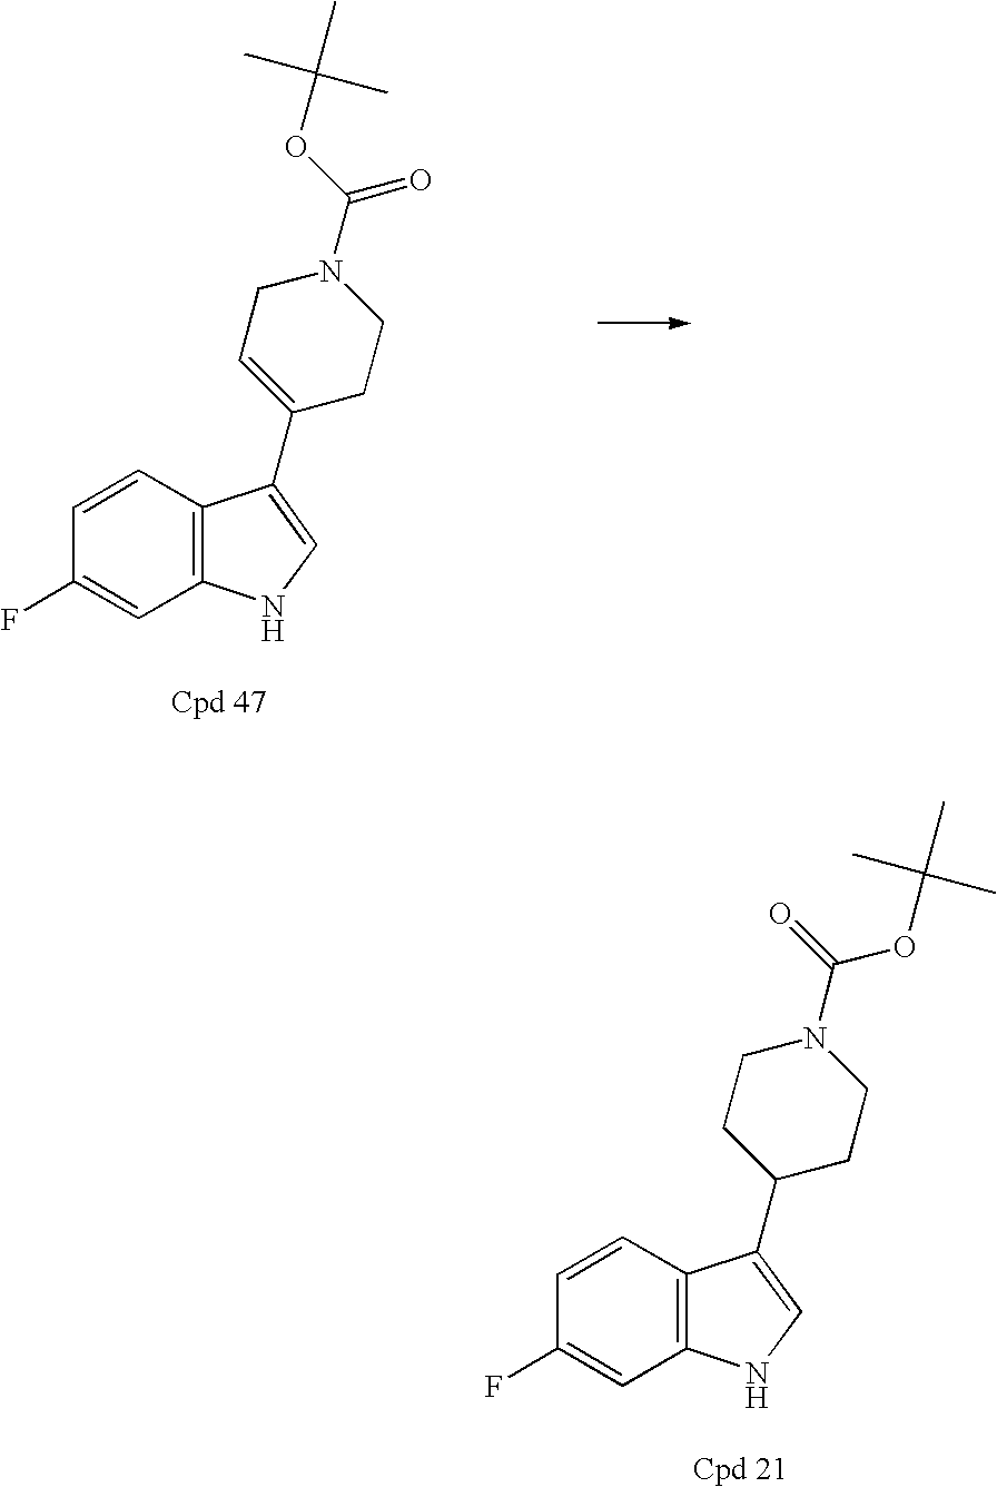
C12=C(C=CC(F)=C1)C(C1=CCN(C(OC(C)(C)C)=O)CC1)=CN2.C12=C(C=CC(F)=C1)C(C1CCN(C(=O)OC(C)(C)C)CC1)=CN2
